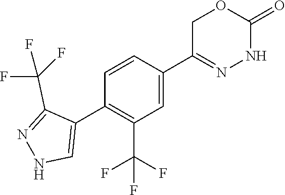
C1(C2=CNN=C2C(F)(F)F)=C(C(F)(F)F)C=C(C2=NNC(=O)OC2)C=C1
